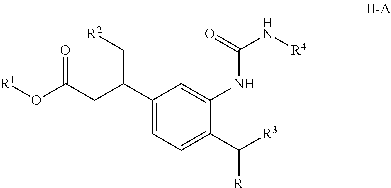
O=C(CC(C1=CC=C(C([R3])[R])C(NC(N[R4])=O)=C1)C[R2])O[R1]
